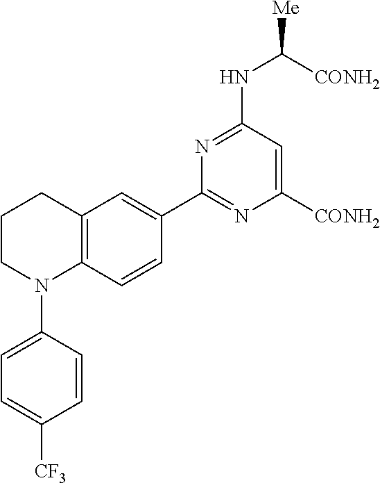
C12=C(C=CC(C3=NC([CONH2])=CC(NC([Me])[CONH2])=N3)=C1)N(C1=CC=C([CF3])C=C1)CCC2
